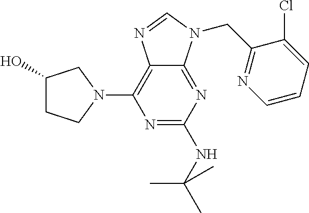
N1=C(NC(C)(C)C)N=C2C(=C1N1CC(O)CC1)N=CN2CC1=NC=CC=C1Cl
